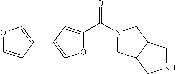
O1C(C(N2CC3C(C2)CNC3)=O)=CC(C2=COC=C2)=C1
